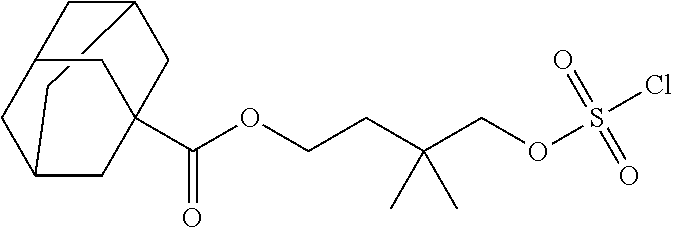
C1C2CC3CC(C(OCCC(COS(Cl)(=O)=O)(C)C)=O)(CC1C3)C2
